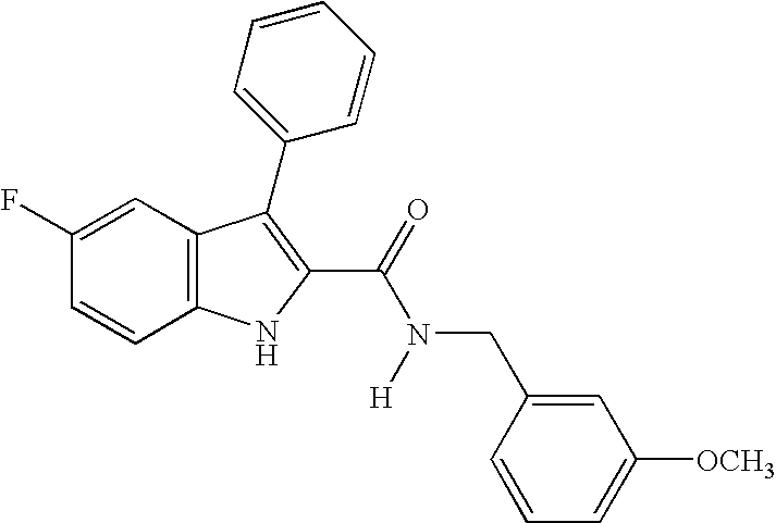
C1(C(=O)N([H])CC2=CC([OCH3])=CC=C2)=C(C2=CC=CC=C2)C2=C(N1)C=CC(F)=C2
